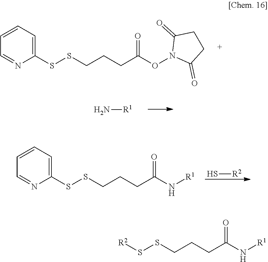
C1=CC=C(SSCCCC(ON2C(=O)CCC2=O)=O)N=C1.N[R1].S[R2].C1=CC=C(SSCCCC(N[R1])=O)N=C1.[R2]SSCCCC(N[R1])=O
